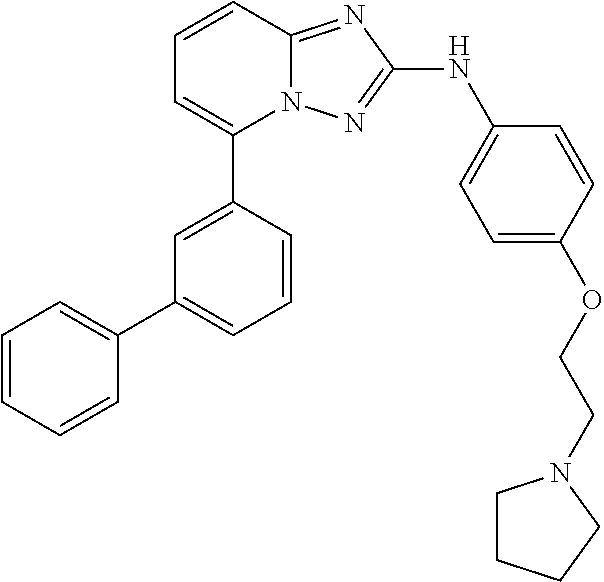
C1=CC2=NC(NC3=CC=C(OCCN4CCCC4)C=C3)=NN2C(C2=CC(C3=CC=CC=C3)=CC=C2)=C1
